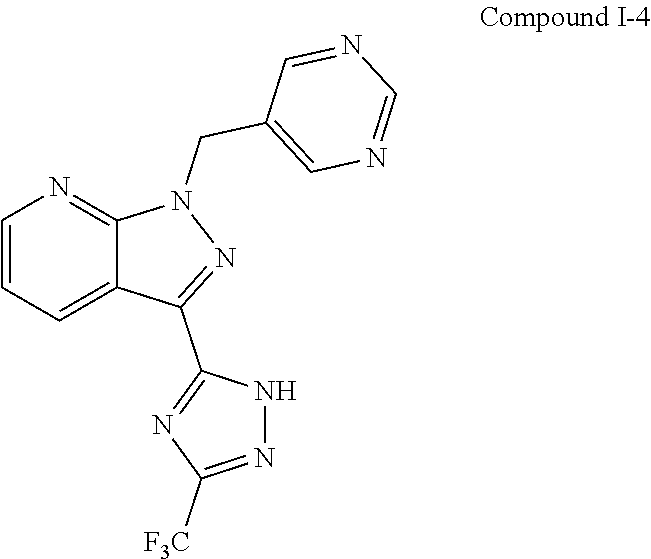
C1=NC=C(CN2C3=NC=CC=C3C(C3=NC([F3C])=NN3)=N2)C=N1
